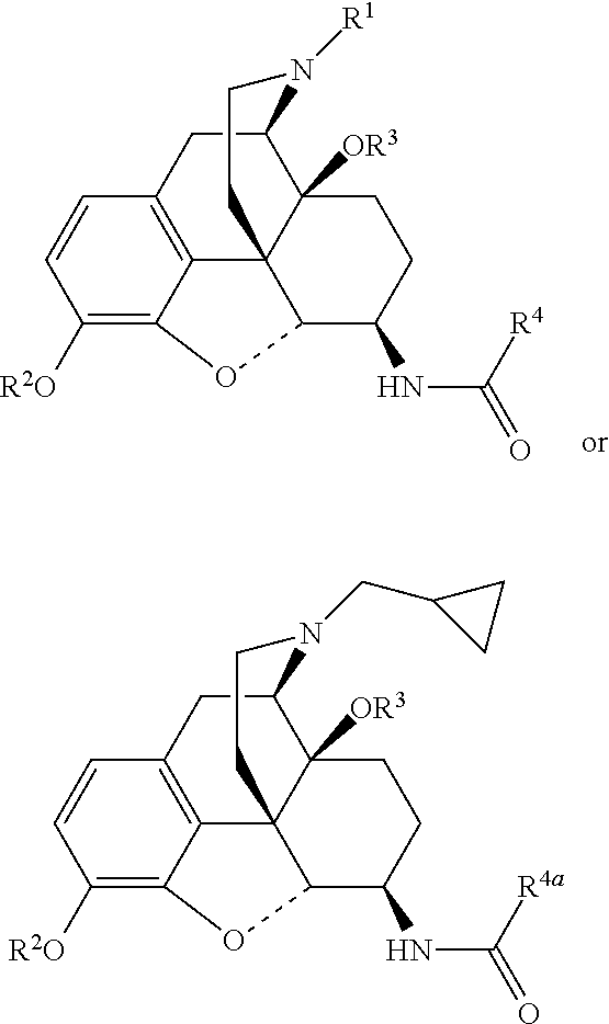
C1([R2O])=C2C3=C(C=C1)CC1C4([OR3])C3(C(C(NC(=O)[R4])CC4)O2)CCN1[R1].C1([R2O])=C2C3=C(C=C1)CC1C4([OR3])C3(C(C(NC(=O)[R4a])CC4)O2)CCN1CC1CC1
